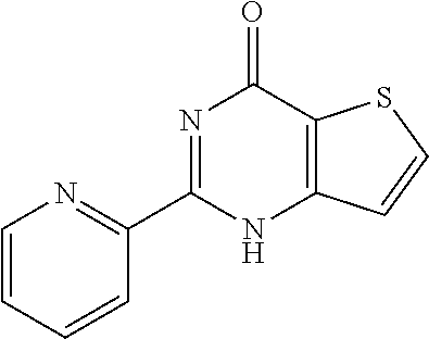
C1(C2=NC=CC=C2)=NC(=O)C2=C(N1)C=CS2
